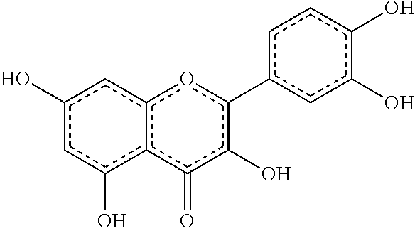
c1(O)cc(O)c2c(c1)oc(-c1cc(O)c(O)cc1)c(O)c2=O
